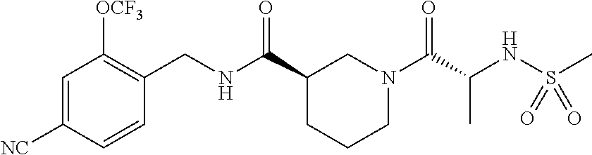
C1=C([NC])C=CC(CNC(C2CCCN(C(C(NS(C)(=O)=O)C)=O)C2)=O)=C1[OCF3]
